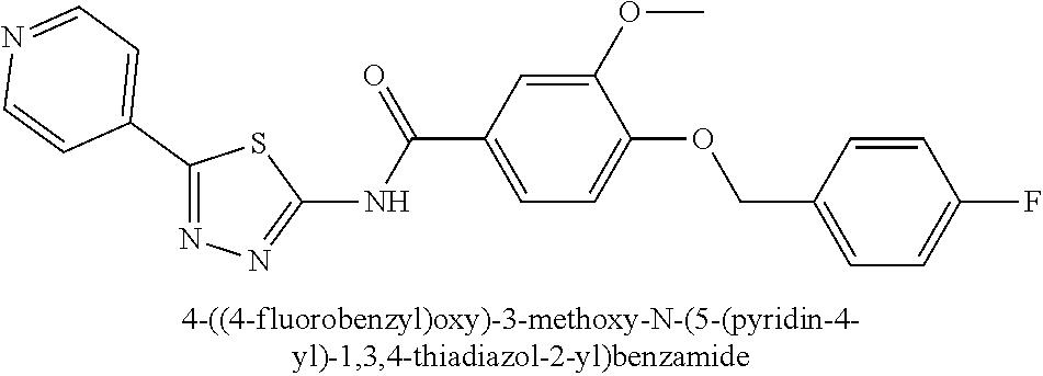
C1(C2=CC=NC=C2)=NN=C(NC(C2=CC=C(OCC3=CC=C(F)C=C3)C(OC)=C2)=O)S1
